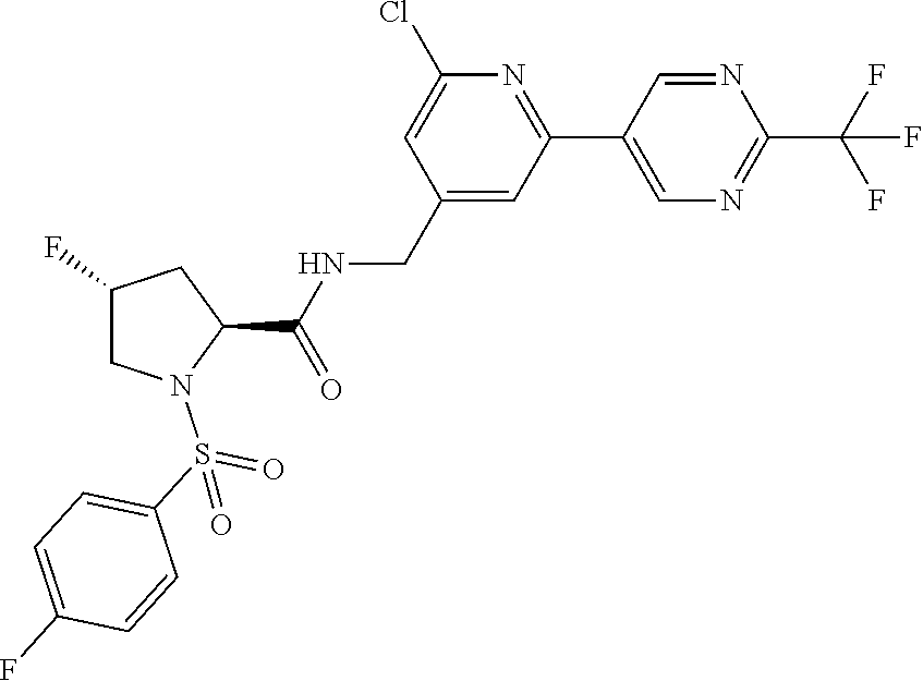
C1=C(Cl)N=C(C2=CN=C(C(F)(F)F)N=C2)C=C1CNC(C1N(S(C2=CC=C(F)C=C2)(=O)=O)CC(F)C1)=O
